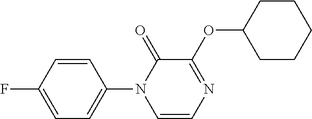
FC1=CC=C(N2C=CN=C(OC3CCCCC3)C2=O)C=C1
